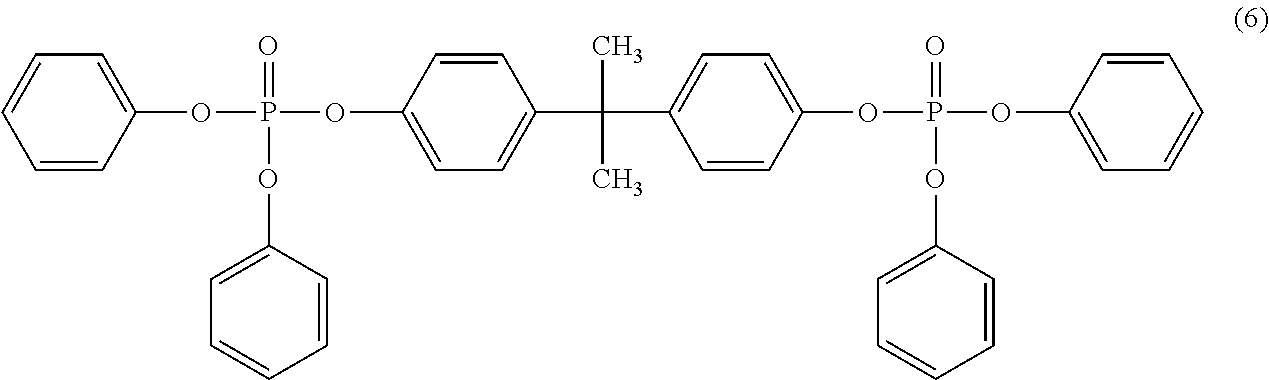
C1=CC=CC(OP(=O)(OC2=CC=CC=C2)OC2=CC=C(C(C)(C)C3=CC=C(OP(OC4=CC=CC=C4)(OC4=CC=CC=C4)=O)C=C3)C=C2)=C1
